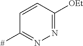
C1=CC([OEt])=NN=C1[#]
